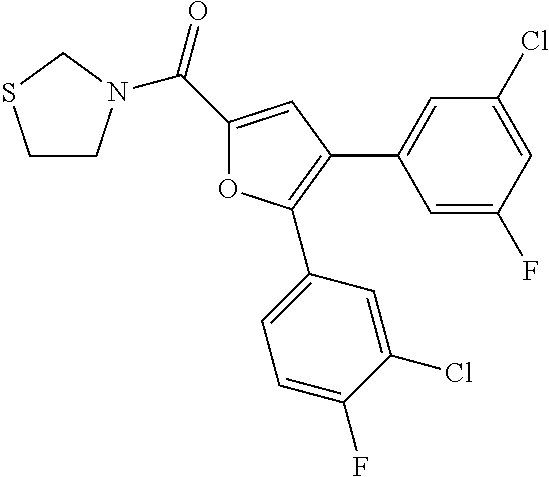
C1CN(C(C2=CC(C3=CC(Cl)=CC(F)=C3)=C(C3=CC=C(F)C(Cl)=C3)O2)=O)CS1
